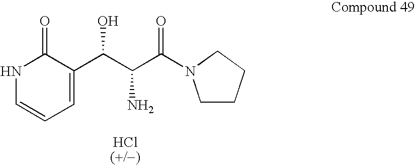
N1C=CC=C(C(C(C(=O)N2CCCC2)N)O)C1=O.[HCl(+/-)]
